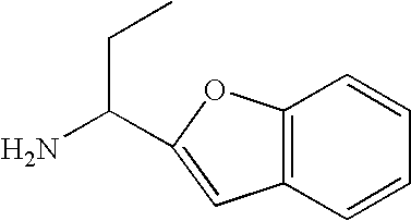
C12=C(OC(C(N)CC)=C1)C=CC=C2
